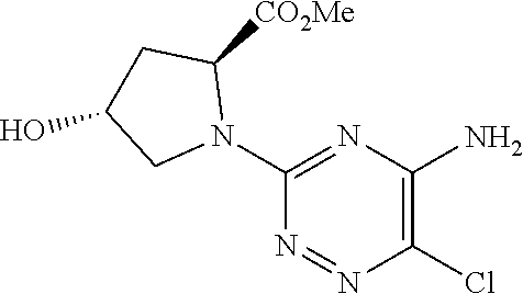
C1(N2C([CO2Me])CC(O)C2)=NC(N)=C(Cl)N=N1
